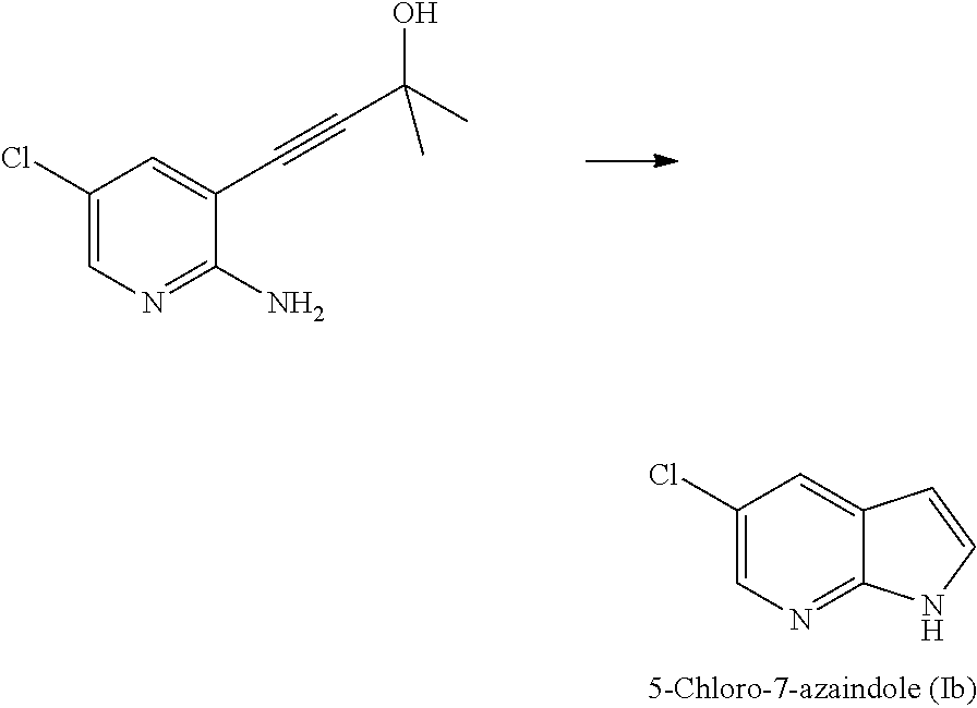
C1(Cl)=CN=C(N)C(C#CC(C)(O)C)=C1.C1(Cl)=CN=C2C(=C1)C=CN2
